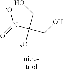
O=[N+](C(CO)(CO)C)[-O]
